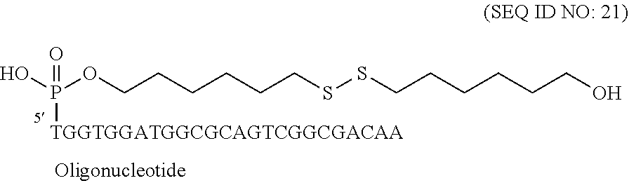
P(OCCCCCCSSCCCCCCO)(O)([TGGTGGATGGCGCAGTCGGCGACAA])=O
